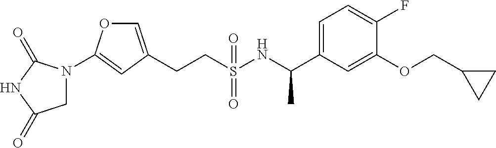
C(CS(NC(C1=CC=C(F)C(OCC2CC2)=C1)C)(=O)=O)C1=COC(N2CC(=O)NC2=O)=C1
